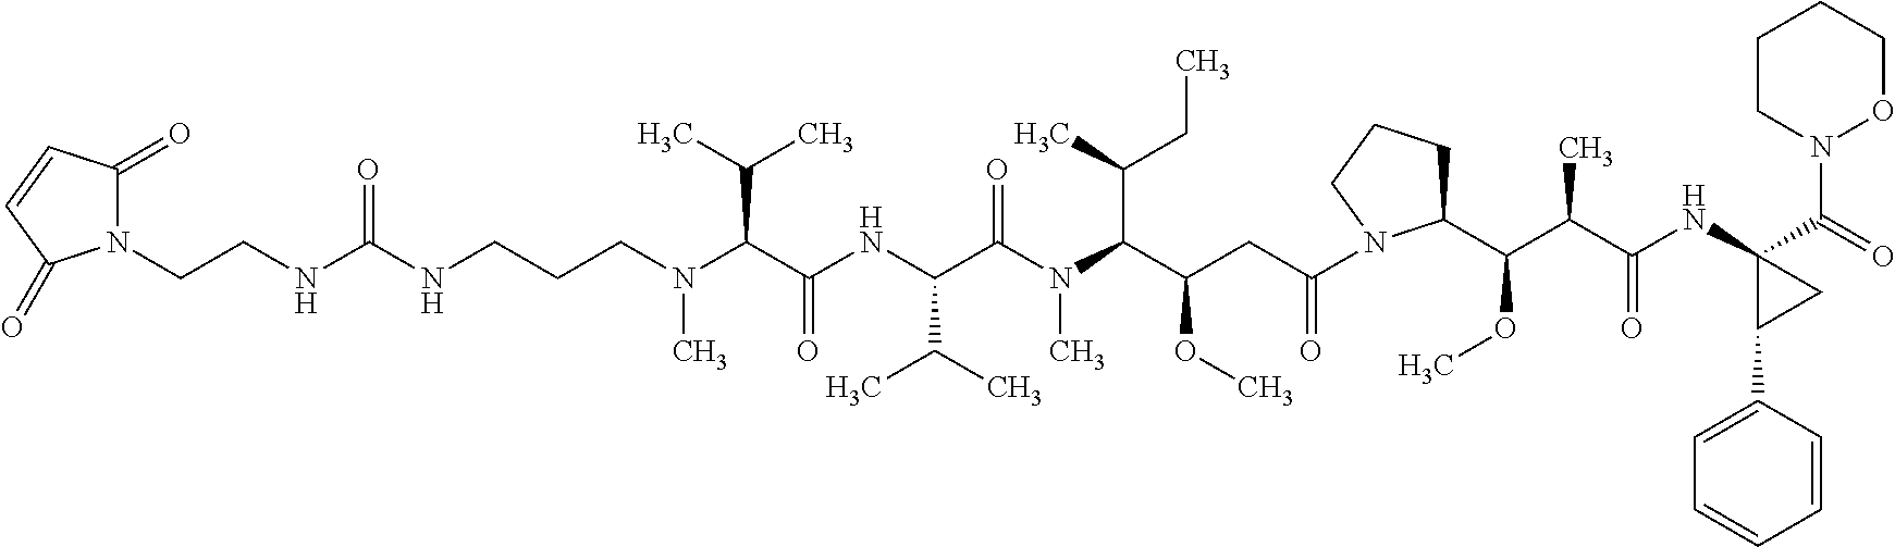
C(N(C)C(C(NC(C(N(C(C(CC(=O)N1CCCC1C(C(C(NC1(C(=O)N2OCCCC2)C(C2=CC=CC=C2)C1)=O)C)OC)OC)C(C)CC)C)=O)C(C)C)=O)C(C)C)CCNC(NCCN1C(=O)C=CC1=O)=O
